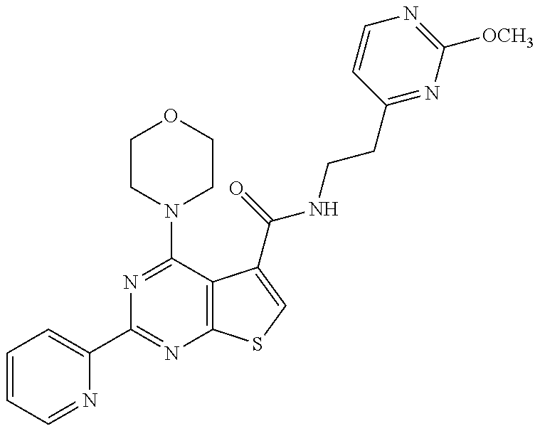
C1=CC=NC(C2=NC3=C(C(N4CCOCC4)=N2)C(C(NCCC2=NC([OCH3])=NC=C2)=O)=CS3)=C1
